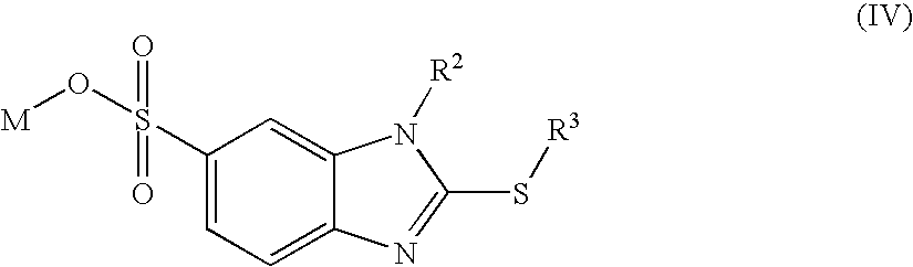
C1(S(O[M])(=O)=O)=CC=C2C(=C1)N([R2])C(S[R3])=N2
